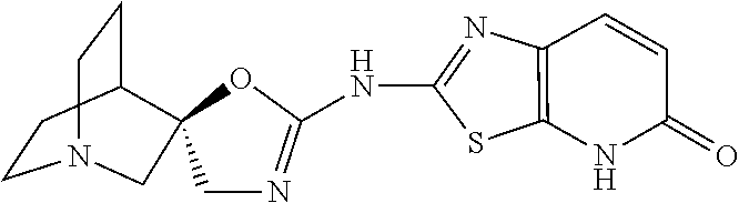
N(C1=NC2=C(S1)NC(=O)C=C2)C1=NCC2(O1)C1CCN(CC1)C2
